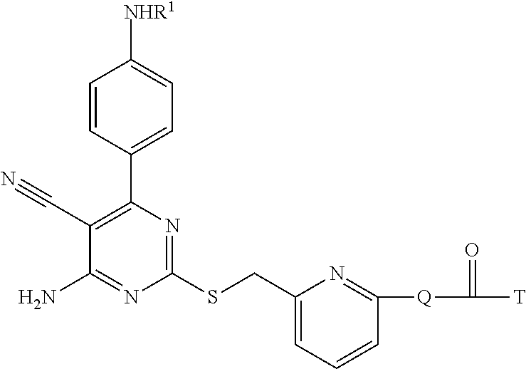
C1(SCC2=CC=CC([Q]C(=O)[T])=N2)=NC(C2=CC=C([NHR1])C=C2)=C(C#N)C(N)=N1
